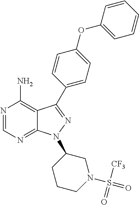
N1=CN=C2C(=C1N)C(C1=CC=C(OC3=CC=CC=C3)C=C1)=NN2C1CCCN(S(=O)([CF3])=O)C1
